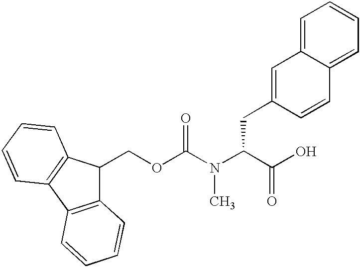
C12=C(C3=C(C1COC(N(C(C(O)=O)CC1=CC4=CC=CC=C4C=C1)C)=O)C=CC=C3)C=CC=C2
